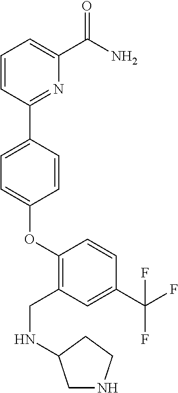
O(C1=CC=C(C2=NC(C(=O)N)=CC=C2)C=C1)C1=C(CNC2CNCC2)C=C(C(F)(F)F)C=C1
